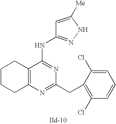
C12=C(N=C(CC3=C(Cl)C=CC=C3Cl)N=C1NC1=NNC([Me])=C1)CCCC2
